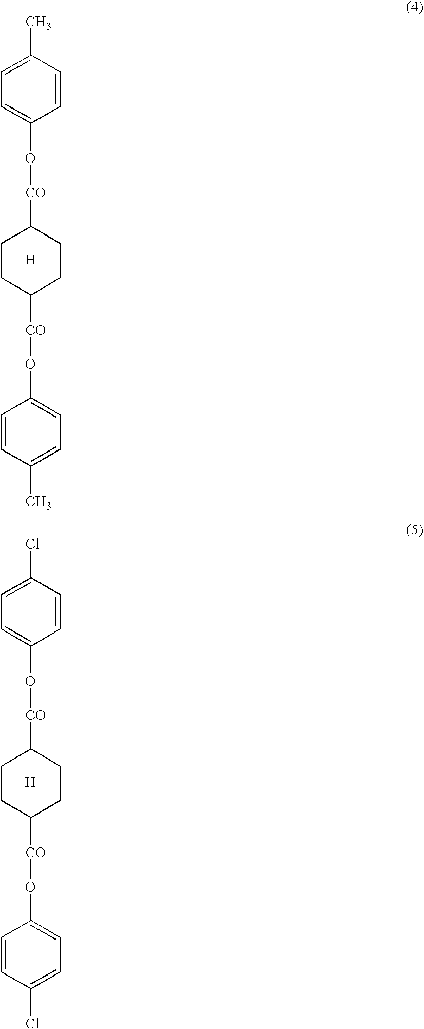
C1=CC(C)=CC=C1O[CO]C1CCC([CO]OC2=CC=C(C)C=C2)CC1.[H].C1=CC(Cl)=CC=C1O[CO]C1CCC([CO]OC2=CC=C(Cl)C=C2)CC1.[H]
